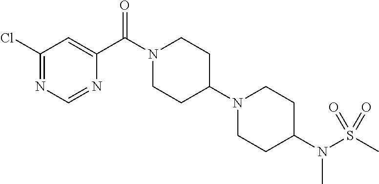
C1(Cl)=NC=NC(C(N2CCC(N3CCC(N(S(C)(=O)=O)C)CC3)CC2)=O)=C1
